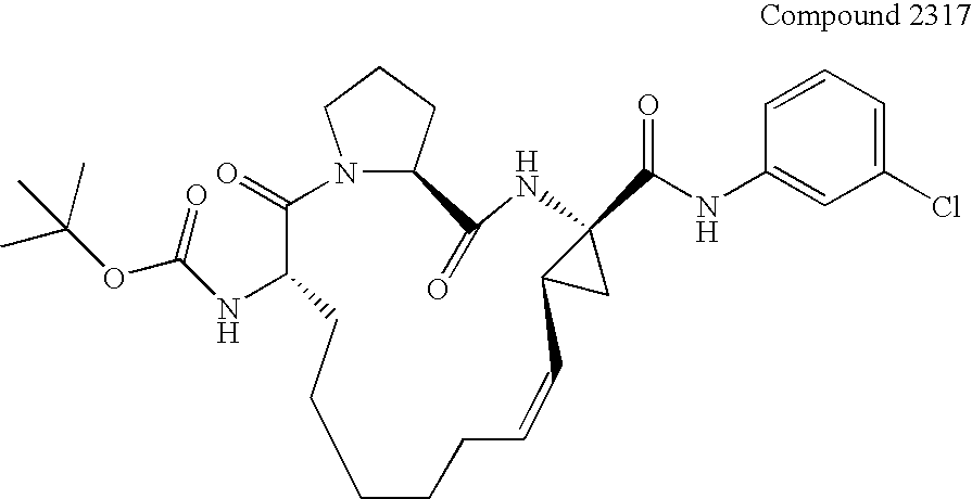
C1=CC=C(Cl)C=C1NC(C12C(C1)C=CCCCCCC(NC(=O)OC(C)(C)C)C(=O)N1C(C(=O)N2)CCC1)=O
